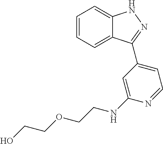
C1=CC=C2C(=C1)NN=C2C1=CC=NC(NCCOCCO)=C1
